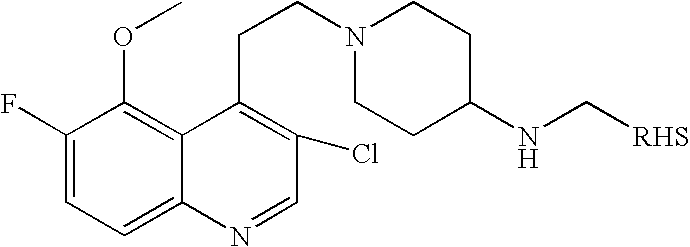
C1=C2C(=C(OC)C(F)=C1)C(CCN1CCC(NC[RHS])CC1)=C(Cl)C=N2
